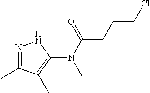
N1=C(C)C(C)=C(N(C(=O)CCCCl)C)N1
